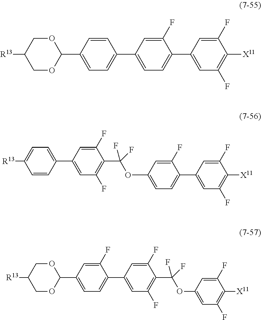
C1=C(F)C([X11])=C(F)C=C1C1=CC=C(C2=CC=C(C3OCC([R13])CO3)C=C2)C=C1F.C1=C(F)C([X11])=C(F)C=C1C1=CC=C(OC(F)(F)C2=C(F)C=C(C3=CC=C([R13])C=C3)C=C2F)C=C1F.C1(F)=CC(OC(C2=C(F)C=C(C3=CC=C(C4OCC([R13])CO4)C=C3F)C=C2F)(F)F)=CC(F)=C1[X11]
